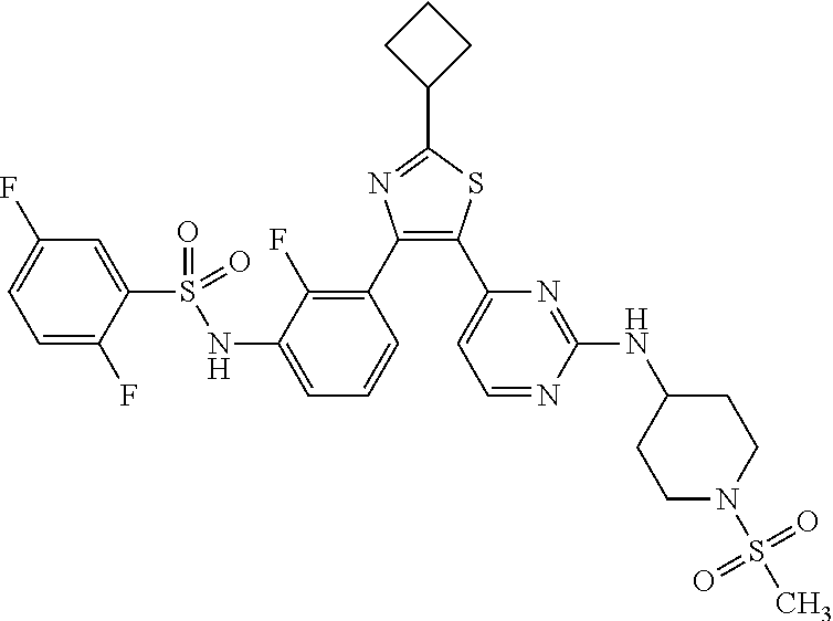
FC1=CC=C(F)C(S(NC2=CC=CC(C3=C(C4=CC=NC(NC5CCN(S(C)(=O)=O)CC5)=N4)SC(C4CCC4)=N3)=C2F)(=O)=O)=C1
